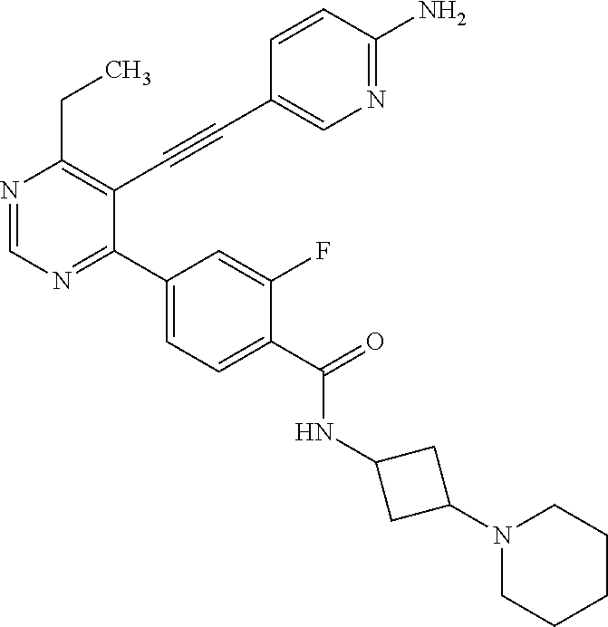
N1=CN=C(C2=CC=C(C(NC3CC(N4CCCCC4)C3)=O)C(F)=C2)C(C#CC2=CN=C(N)C=C2)=C1CC
